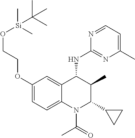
C1(OCCO[Si](C)(C)C(C)(C)C)=CC=C2C(=C1)C(NC1=NC(C)=CC=N1)C(C)C(C1CC1)N2C(C)=O
